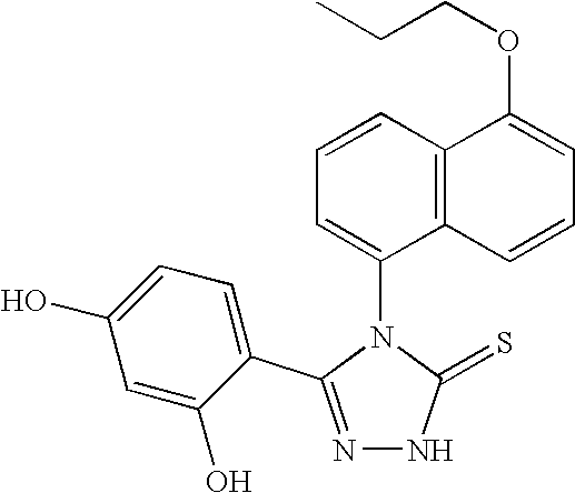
N1=C(C2=CC=C(O)C=C2O)N(C2=CC=CC3=C2C=CC=C3OCCC)C(=S)N1
